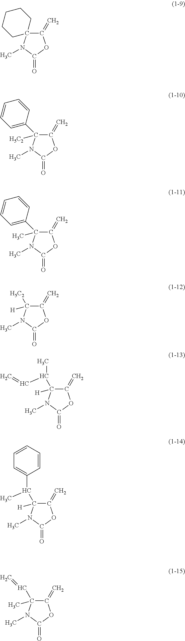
C12(C(=C)OC(=O)N1C)CCCCC2.C1(C2=CC=CC=C2)([H5C2])C(=C)OC(=O)N1C.C1(C2=CC=CC=C2)(C)C(=C)OC(=O)N1C.C1([H])([H5C2])C(=C)OC(=O)N1C.C1(C)(C=C)C(=C)OC(=O)N1C.C1([H])(C(C=C)C)C(=C)OC(=O)N1C.C1([H])(C(C2=CC=CC=C2)C)C(=C)OC(=O)N1C
